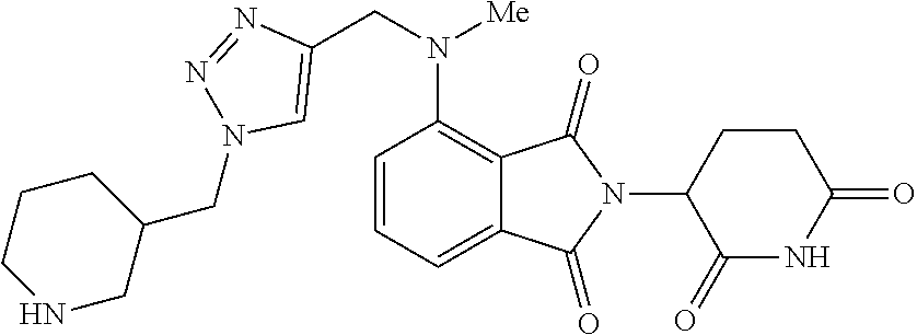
C12=CC=CC(N(CC3=CN(CC4CNCCC4)N=N3)[Me])=C1C(=O)N(C1C(=O)NC(=O)CC1)C2=O
